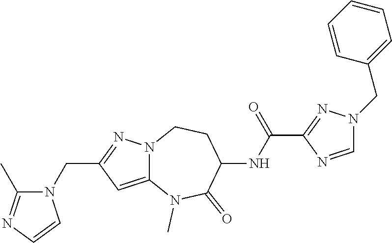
C(C1=NN2C(=C1)N(C)C(=O)C(NC(C1=NN(CC3=CC=CC=C3)C=N1)=O)CC2)N1C(C)=NC=C1
